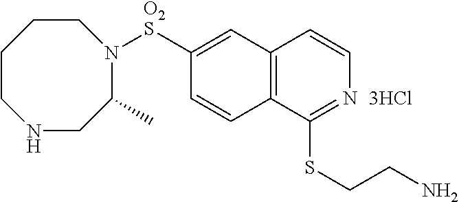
[O2S](C1=CC2=C(C=C1)C(SCCN)=NC=C2)N1C(C)CNCCCC1
